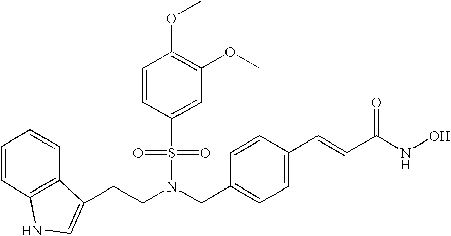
C1=CC2=C(C=C1)C(CCN(CC1=CC=C(C=CC(NO)=O)C=C1)S(C1=CC(OC)=C(OC)C=C1)(=O)=O)=CN2
